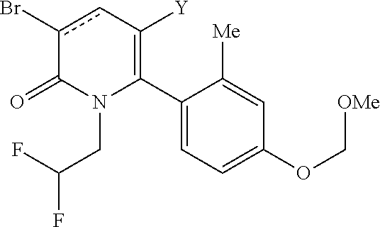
C1(C2=C([Y])cc(Br)C(=O)N2CC(F)F)=CC=C(OC[OMe])C=C1[Me]
